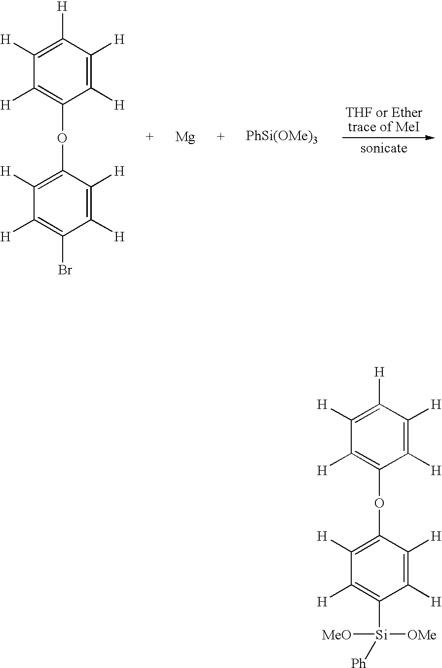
C1([H])=C([H])C(OC2=C([H])C([H])=C([H])C([H])=C2[H])=C([H])C([H])=C1[Si]([MeO])([OMe])[Ph].C1([H])=C([H])C(OC2=C([H])C([H])=C([H])C([H])=C2[H])=C([H])C([H])=C1Br.[Mg].[PhSi(OMe)3]
